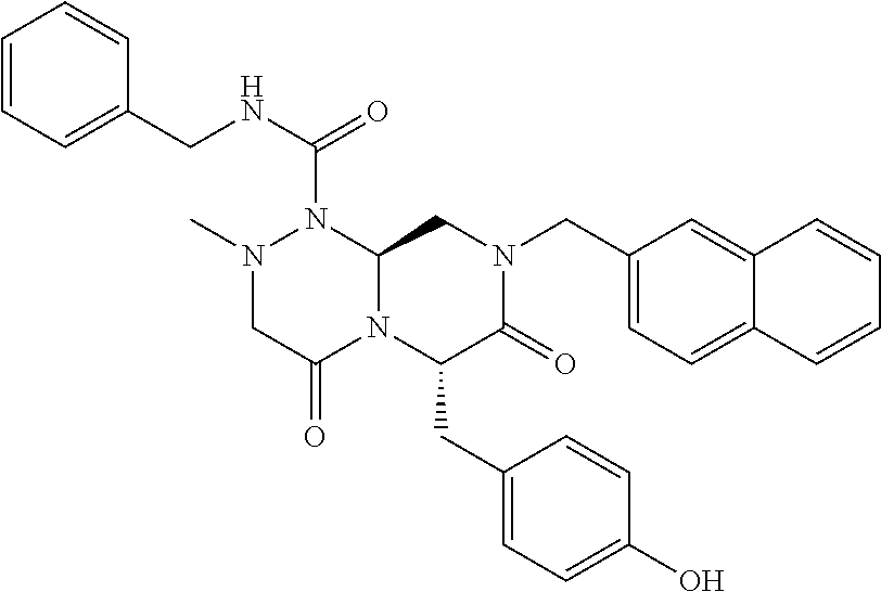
N(C(=O)N1N(C)CC(=O)N2C1CN(CC1=CC=C3C(=C1)C=CC=C3)C(=O)C2CC1=CC=C(O)C=C1)CC1=CC=CC=C1
